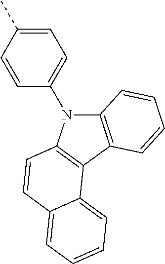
C12=C(C3=C(N1C1=CC=C(C)C=C1)C=CC1=CC=CC=C31)C=CC=C2
